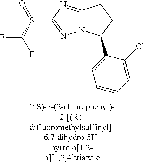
C12=NC(S(C(F)F)=O)=NN1C(C1=CC=CC=C1Cl)CC2
